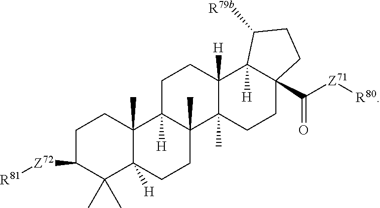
C1C([Z72][R81])C(C)(C)C2([H])C(C)(C1)C1([H])C(C)(CC2)C2(C)C([H])(CC1)C1([H])C(C([Z71][R80])=O)(CC2)CCC1[R79b]
